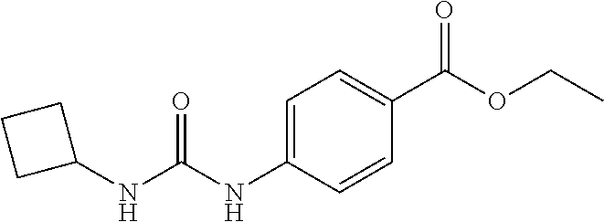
C1=C(NC(NC2CCC2)=O)C=CC(C(OCC)=O)=C1
